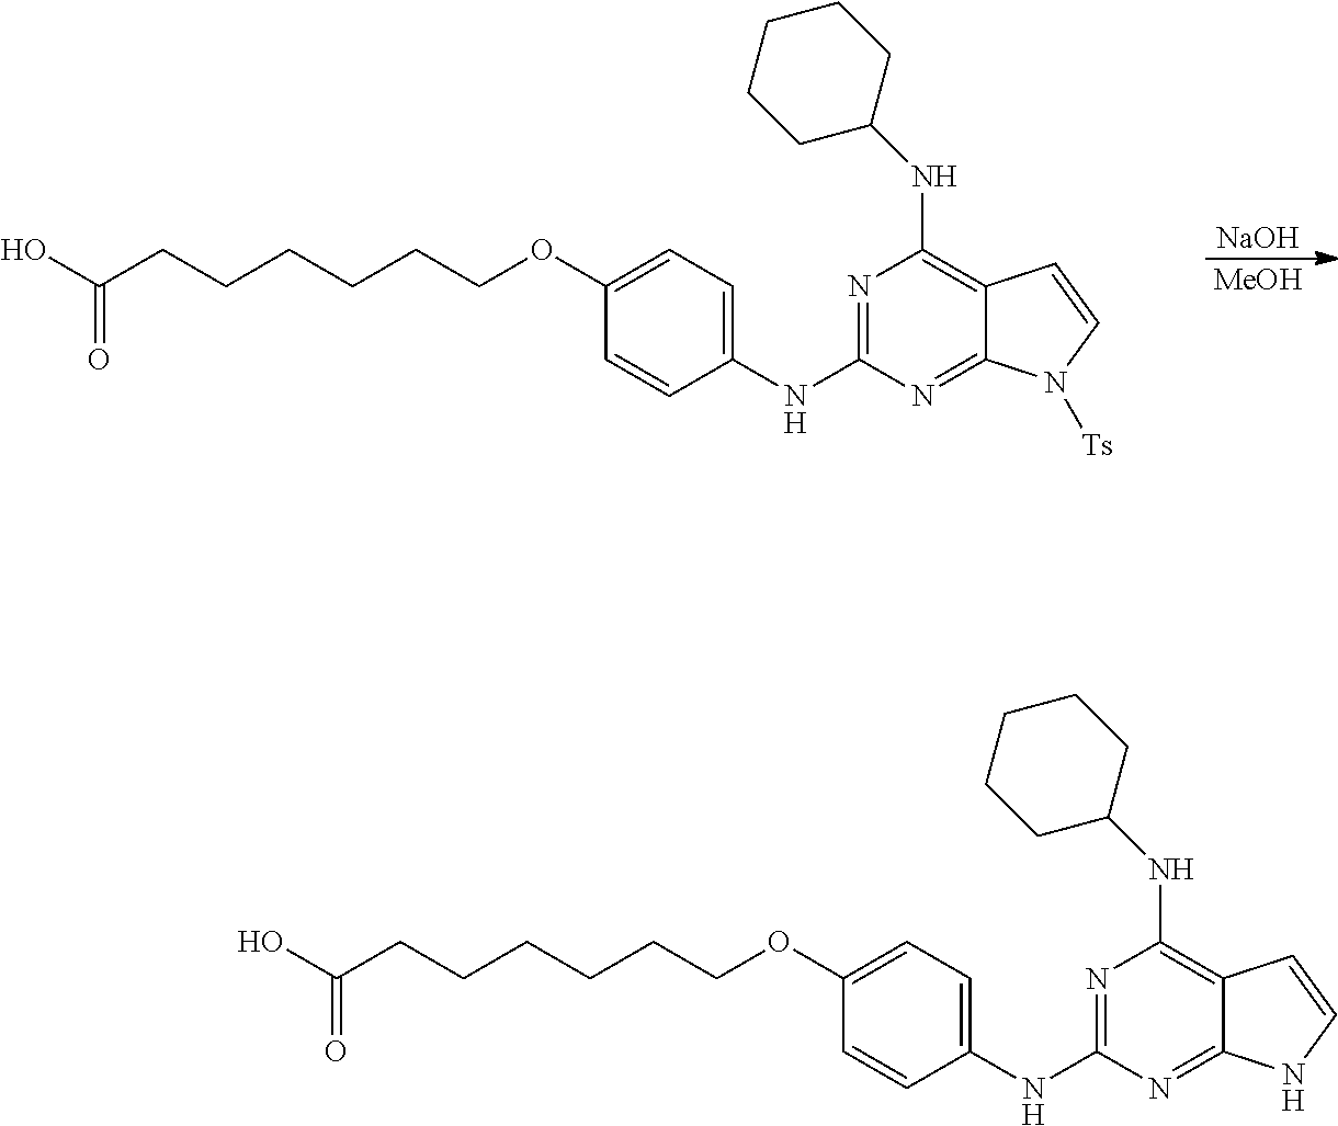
C1(NC2=NC(NC3CCCCC3)=C3C(=N2)N([Ts])C=C3)=CC=C(OCCCCCCC(O)=O)C=C1.[NaOH].[MeOH].C1(NC2=NC(NC3CCCCC3)=C3C(=N2)NC=C3)=CC=C(OCCCCCCC(O)=O)C=C1
